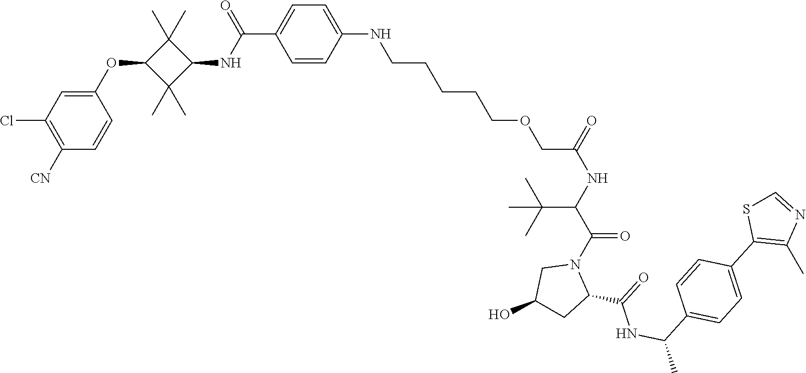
C1([CN])=C(Cl)C=C(OC2C(C)(C)C(NC(=O)C3=CC=C(NCCCCCOCC(NC(C(C)(C)C)C(=O)N4CC(O)CC4C(NC(C4=CC=C(C5=C(C)N=CS5)C=C4)C)=O)=O)C=C3)C2(C)C)C=C1
